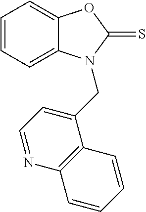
C1=CC=C2C(=C1)OC(=S)N2CC1=CC=NC2=C1C=CC=C2
